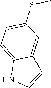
N1C=CC2=CC(SC)=CC=C12
